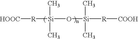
[HOOC][R][Si](O[Si]([R][COOH])(C)C)(C)C
